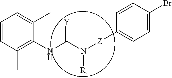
[Z](N(C(NC1=C(C)C=CC=C1C)=[Y])[R4])C1=CC=C(Br)C=C1
